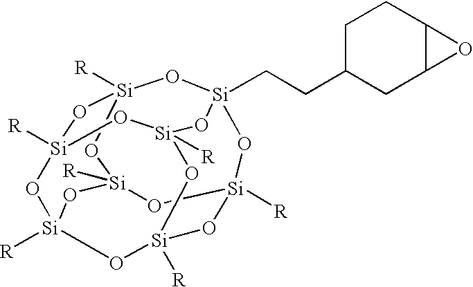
[Si]12([R])O[Si]3([R])O[Si]4([R])O[Si]5(CCC6CC7C(CC6)O7)O[Si]([R])(O[Si]([R])(O1)O[Si]([R])(O3)O5)O[Si]([R])(O4)O2
